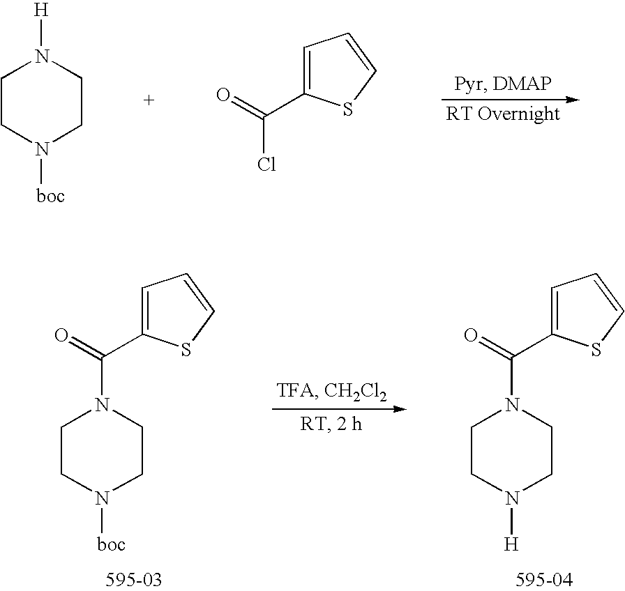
C1CN([boc])CCN1[H].C1=C(C(=O)Cl)SC=C1.C1CN([boc])CCN1C(=O)C1=CC=CS1.C1CN([H])CCN1C(=O)C1=CC=CS1
